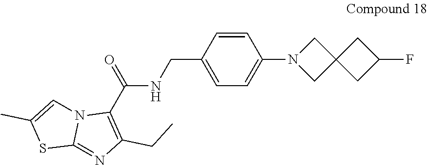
C1=C(CNC(C2=C(CC)N=C3N2C=C(C)S3)=O)C=CC(N2CC3(C2)CC(F)C3)=C1
